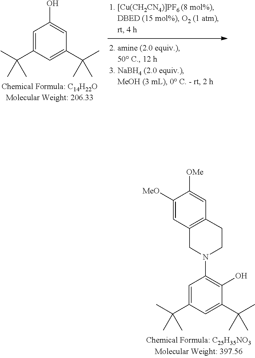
C1=C(C(C)(C)C)C=C(C(C)(C)C)C=C1O.C1=C(C(C)(C)C)C=C(C(C)(C)C)C(O)=C1N1CCC2=C(C1)C=C([MeO])C([OMe])=C2
